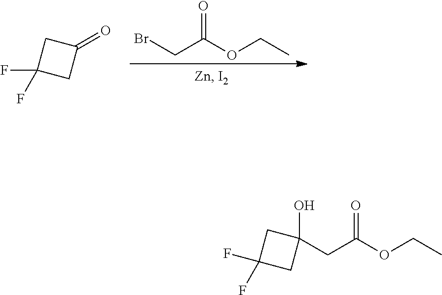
BrCC(OCC)=O.C1(=O)CC(F)(F)C1.C1C(F)(F)CC1(CC(OCC)=O)O
